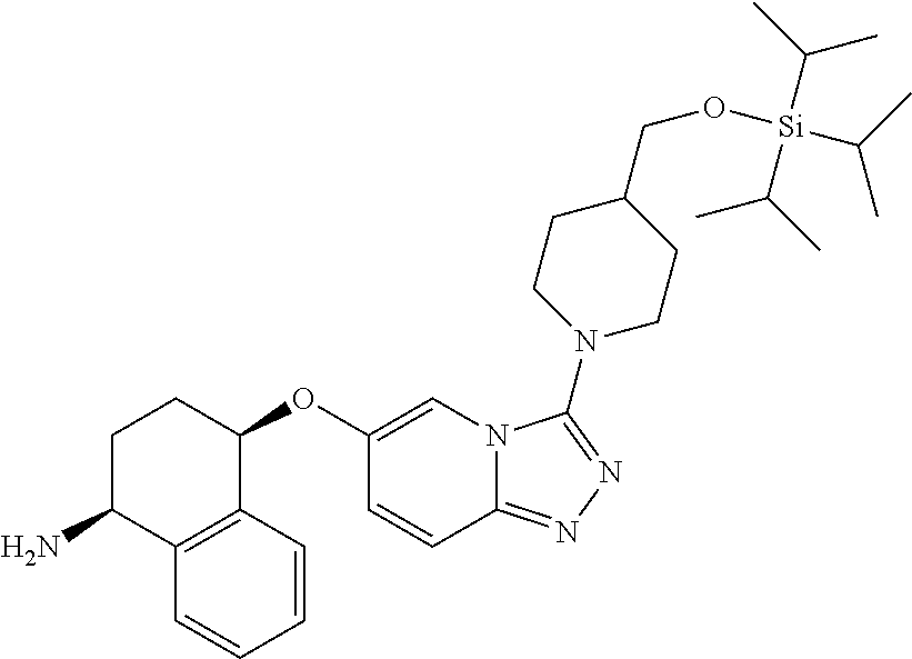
C1(OC2CCC(N)C3=C2C=CC=C3)=CN2C(=NN=C2N2CCC(CO[Si](C(C)C)(C(C)C)C(C)C)CC2)C=C1
